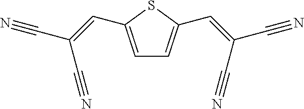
C1=C(C=C(C#N)C#N)SC(C=C(C#N)C#N)=C1
